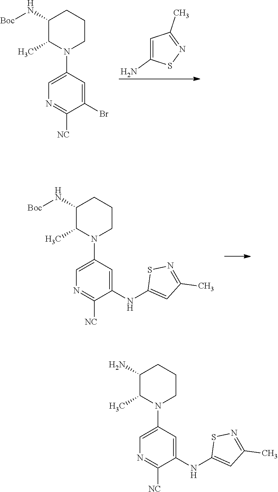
C1=C(N)SN=C1C.C1(N[Boc])C(C)N(C2=CN=C([NC])C(Br)=C2)CCC1.C1(N[Boc])C(C)N(C2=CN=C([NC])C(NC3=CC(C)=NS3)=C2)CCC1.C1(N)C(C)N(C2=CN=C([NC])C(NC3=CC(C)=NS3)=C2)CCC1
